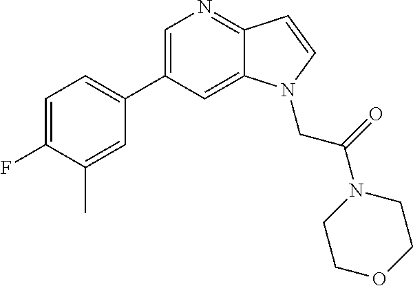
C1=C(C2=CC=C(F)C(C)=C2)C=C2C(=N1)C=CN2CC(N1CCOCC1)=O
